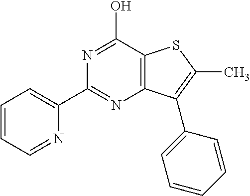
C1(C2=CC=CC=N2)=NC2=C(C(O)=N1)SC(C)=C2C1=CC=CC=C1
